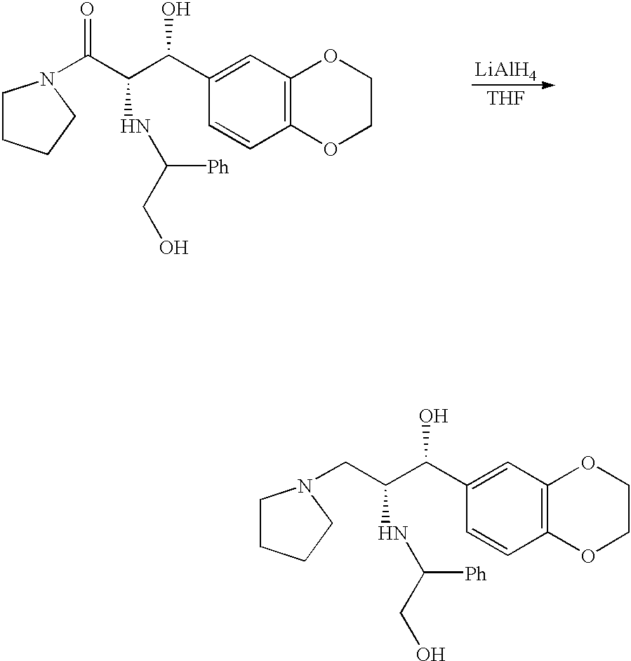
C1CCCN1CC(C(C1=CC2=C(C=C1)OCCO2)O)NC(CO)[Ph].C1CCCN1C(=O)C(C(C1=CC2=C(C=C1)OCCO2)O)NC(CO)[Ph].[LiAlH4].[THF]
